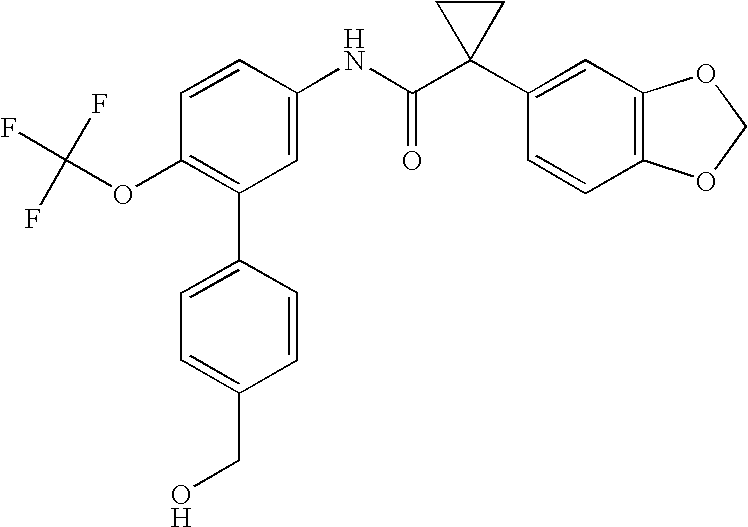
C1=CC(NC(C2(C3=CC4=C(C=C3)OCO4)CC2)=O)=CC(C2=CC=C(CO)C=C2)=C1OC(F)(F)F
